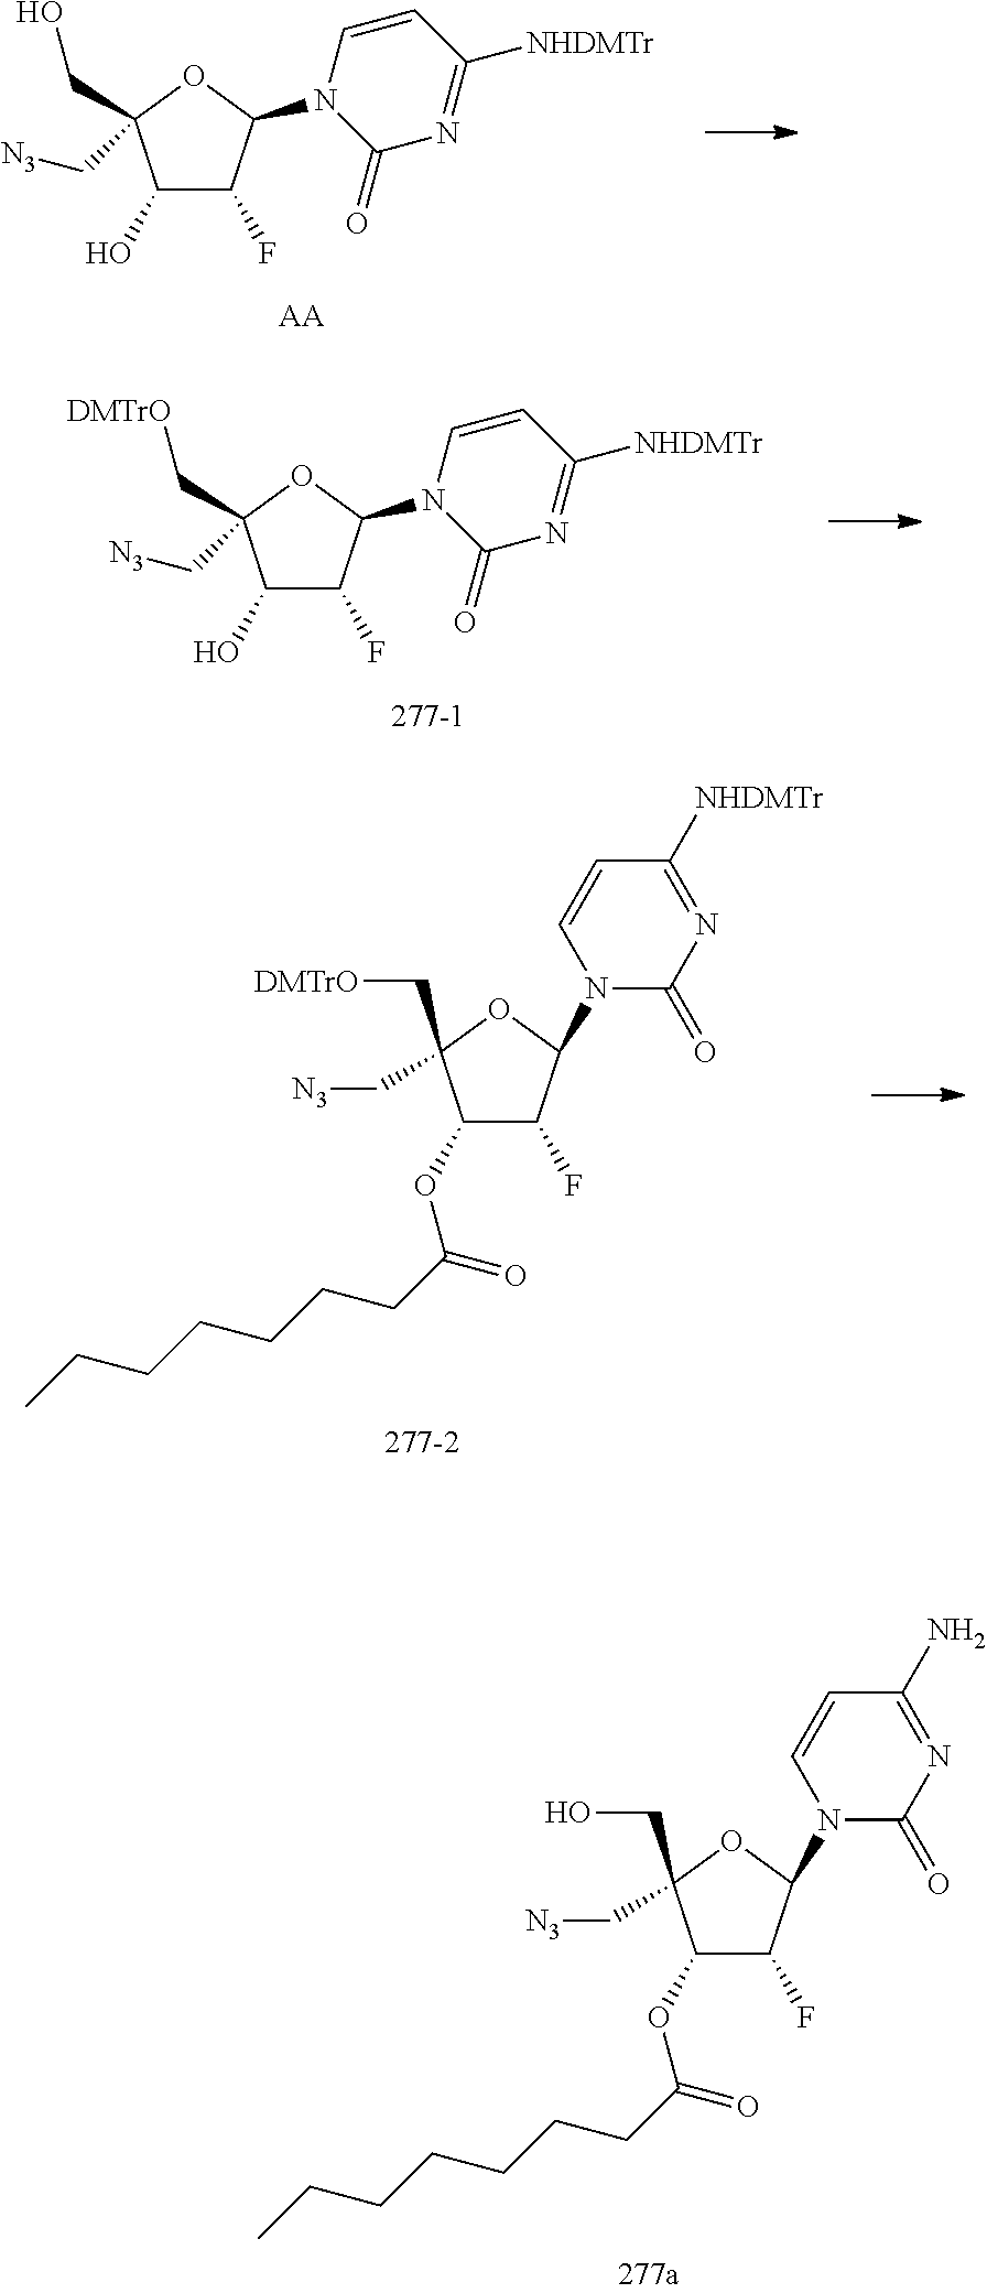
C1(OC(CCCCCCC)=O)C(F)C(N2C(=O)N=C(N)C=C2)OC1(CO)C[N3].C1(O)C(F)C(N2C(=O)N=C([NHDMTr])C=C2)OC1(C[N3])CO.[AA].C1(O)C(F)C(N2C(=O)N=C([NHDMTr])C=C2)OC1(C[N3])C[DMTrO].[277-1].C1(OC(CCCCCCC)=O)C(F)C(N2C(=O)N=C([NHDMTr])C=C2)OC1(C[DMTrO])C[N3]
